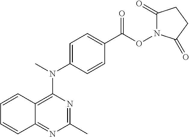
C12=C(N(C)C3=CC=C(C(ON4C(=O)CCC4=O)=O)C=C3)N=C(C)N=C1C=CC=C2
